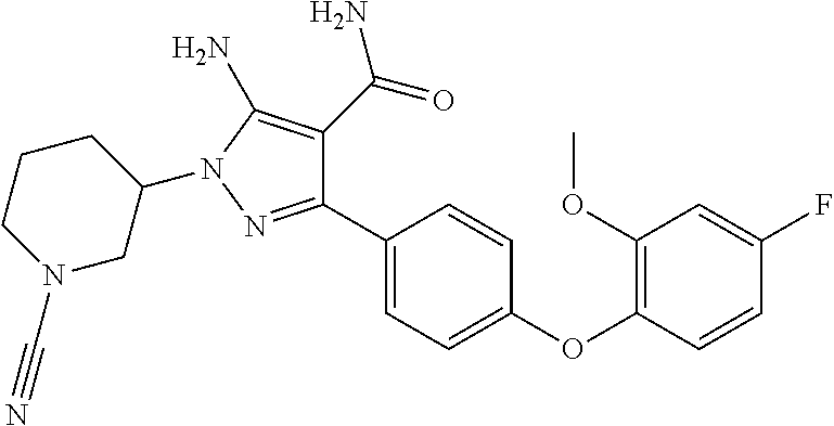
C1(C2=CC=C(OC3=C(OC)C=C(F)C=C3)C=C2)=NN(C2CCCN(C#N)C2)C(N)=C1C(=O)N
